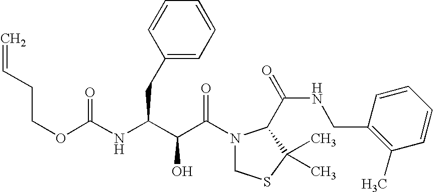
O(C(=O)NC(CC1=CC=CC=C1)C(C(N1CSC(C)(C)C1C(NCC1=C(C)C=CC=C1)=O)=O)O)CCC=C
